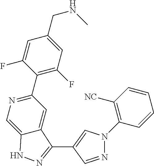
C1(C2=NC=C3C(=C2)C(C2=CN(C4=C([NC])C=CC=C4)N=C2)=NN3)=C(F)C=C(CNC)C=C1F
